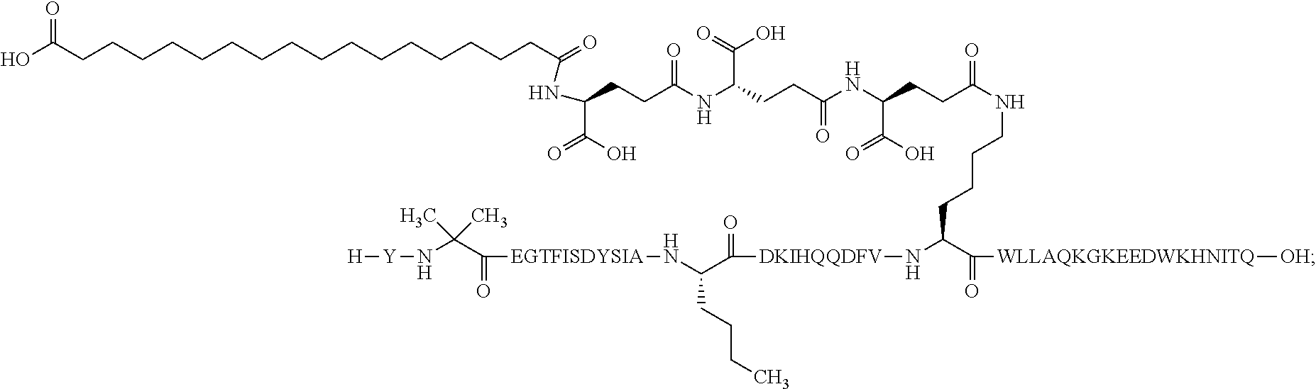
N(C(CCC(NC(CCC(NC(CCC(=O)NCCCCC(C(=O)[WLLAQKGKEEDWKHNITQ][OH])N[DKIHQQDFV]C(C(CCCC)N[EGTFISDYSIA]C(C(N[Y][H])(C)C)=O)=O)C(=O)O)=O)C(O)=O)=O)C(=O)O)C(CCCCCCCCCCCCCCCCC(O)=O)=O
